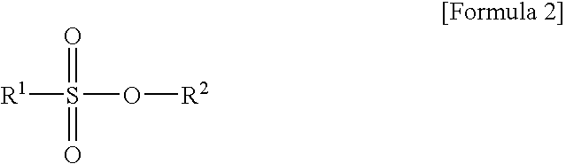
S(=O)(O[R2])([R1])=O
